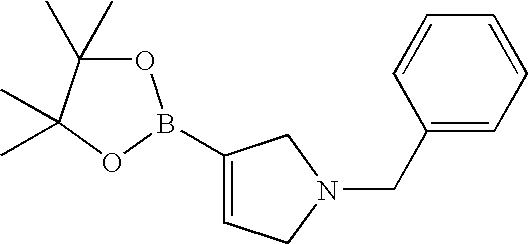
C1(CN2CC(B3OC(C)(C)C(C)(C)O3)=CC2)=CC=CC=C1
